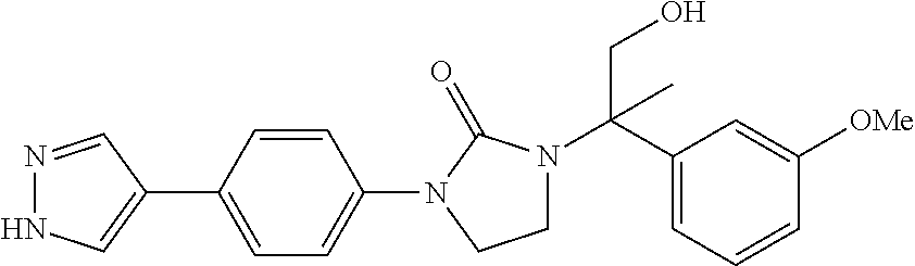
C1=CC(N2CCN(C(C3=CC=CC([OMe])=C3)(CO)C)C2=O)=CC=C1C1=CNN=C1
